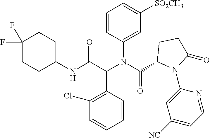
C1=CC(C(C(NC2CCC(F)(F)CC2)=O)N(C(=O)C2N(C3=CC([NC])=CC=N3)C(=O)CC2)C2=CC([SO2CH3])=CC=C2)=C(Cl)C=C1
